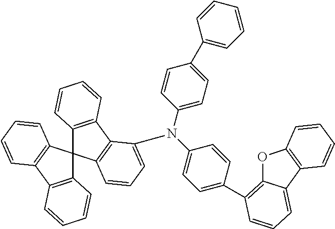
C12=C(C3=C(C14C1=C(C5=C4C=CC=C5)C(N(C4=CC=C(C5=C6C(=CC=C5)C5=C(O6)C=CC=C5)C=C4)C4=CC=C(C5=CC=CC=C5)C=C4)=CC=C1)C=CC=C3)C=CC=C2
